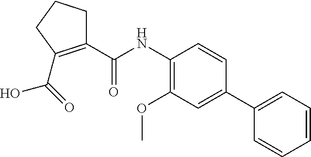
C1(C(=O)NC2=C(OC)C=C(C3=CC=CC=C3)C=C2)=C(C(O)=O)CCC1
